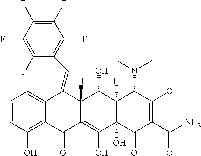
C1=CC(O)=C2C(=C1)C(=CC1=C(F)C(F)=C(F)C(F)=C1F)C1([H])C(=C(O)C3(O)C([H])(C1O)C(N(C)C)C(O)=C(C(N)=O)C3=O)C2=O
